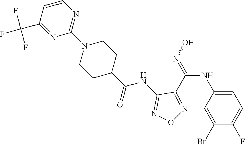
C1=C(NC(=NO)C2=NON=C2NC(C2CCN(C3=NC=CC(C(F)(F)F)=N3)CC2)=O)C=C(Br)C(F)=C1
